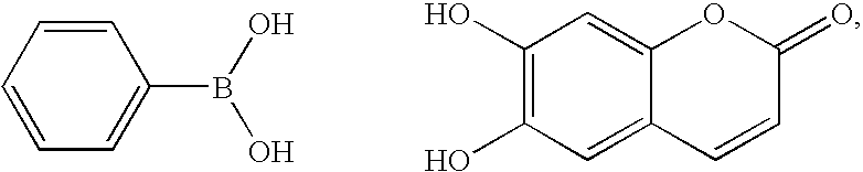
C1=CC=CC=C1B(O)O.C1(O)=C(O)C=C2C(=C1)OC(=O)C=C2
